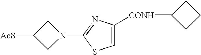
C1([AcS])CN(C2=NC([CONH]C3CCC3)=CS2)C1
